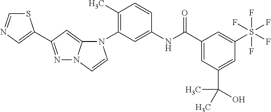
C1(C)=C(N2C3=CC(C4=CN=CS4)=NN3C=C2)C=C(NC(C2=CC(C(C)(C)O)=CC(S(F)(F)(F)(F)F)=C2)=O)C=C1
